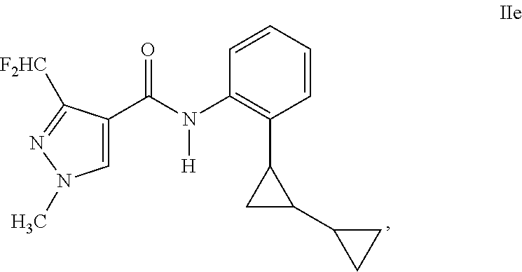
C1=C(C(N(C2=C(C3C(C4CC4)C3)C=CC=C2)[H])=O)C([F2HC])=NN1C
